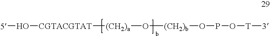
[5]O[CGTACGTAT][(CH2)a]O[(CH2)b]OPO[T][3]
